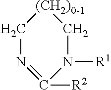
N1=C([R2])N([R1])C[(CH2)0-1]C1
